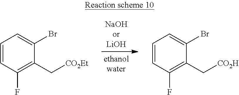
C1=CC(F)=C(C[CO2Et])C(Br)=C1.C1=CC(F)=C(C[CO2H])C(Br)=C1
